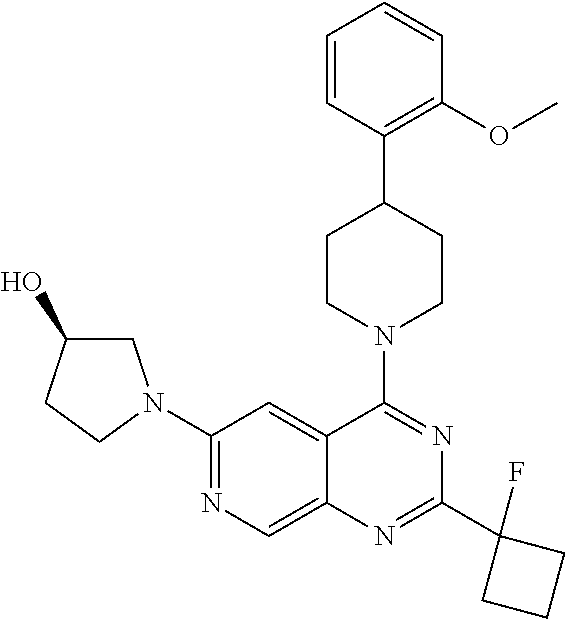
C12=CN=C(N3CC(O)CC3)C=C1C(N1CCC(C3=C(OC)C=CC=C3)CC1)=NC(C1(F)CCC1)=N2
